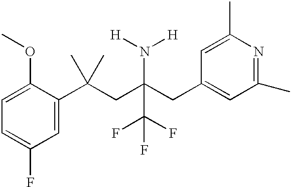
C1(C(CC(CC2=CC(C)=NC(C)=C2)(N([H])[H])C(F)(F)F)(C)C)=CC(F)=CC=C1OC
